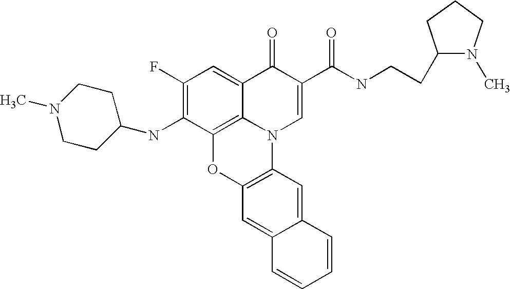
C1(F)=C(NC2CCN(C)CC2)C2=C3C(=C1)C(=O)C(C(=O)NCCC1N(C)CCC1)=CN3C1=C(O2)C=C2C(=C1)C=CC=C2
